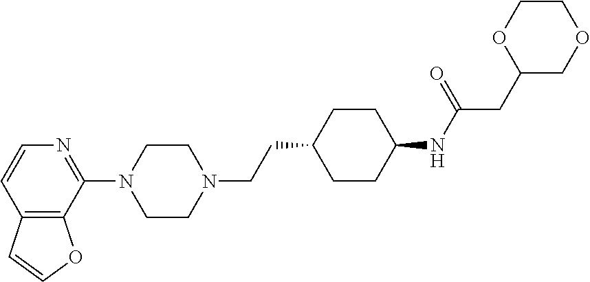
C12=C(C(N3CCN(CCC4CCC(NC(CC5COCCO5)=O)CC4)CC3)=NC=C1)OC=C2
